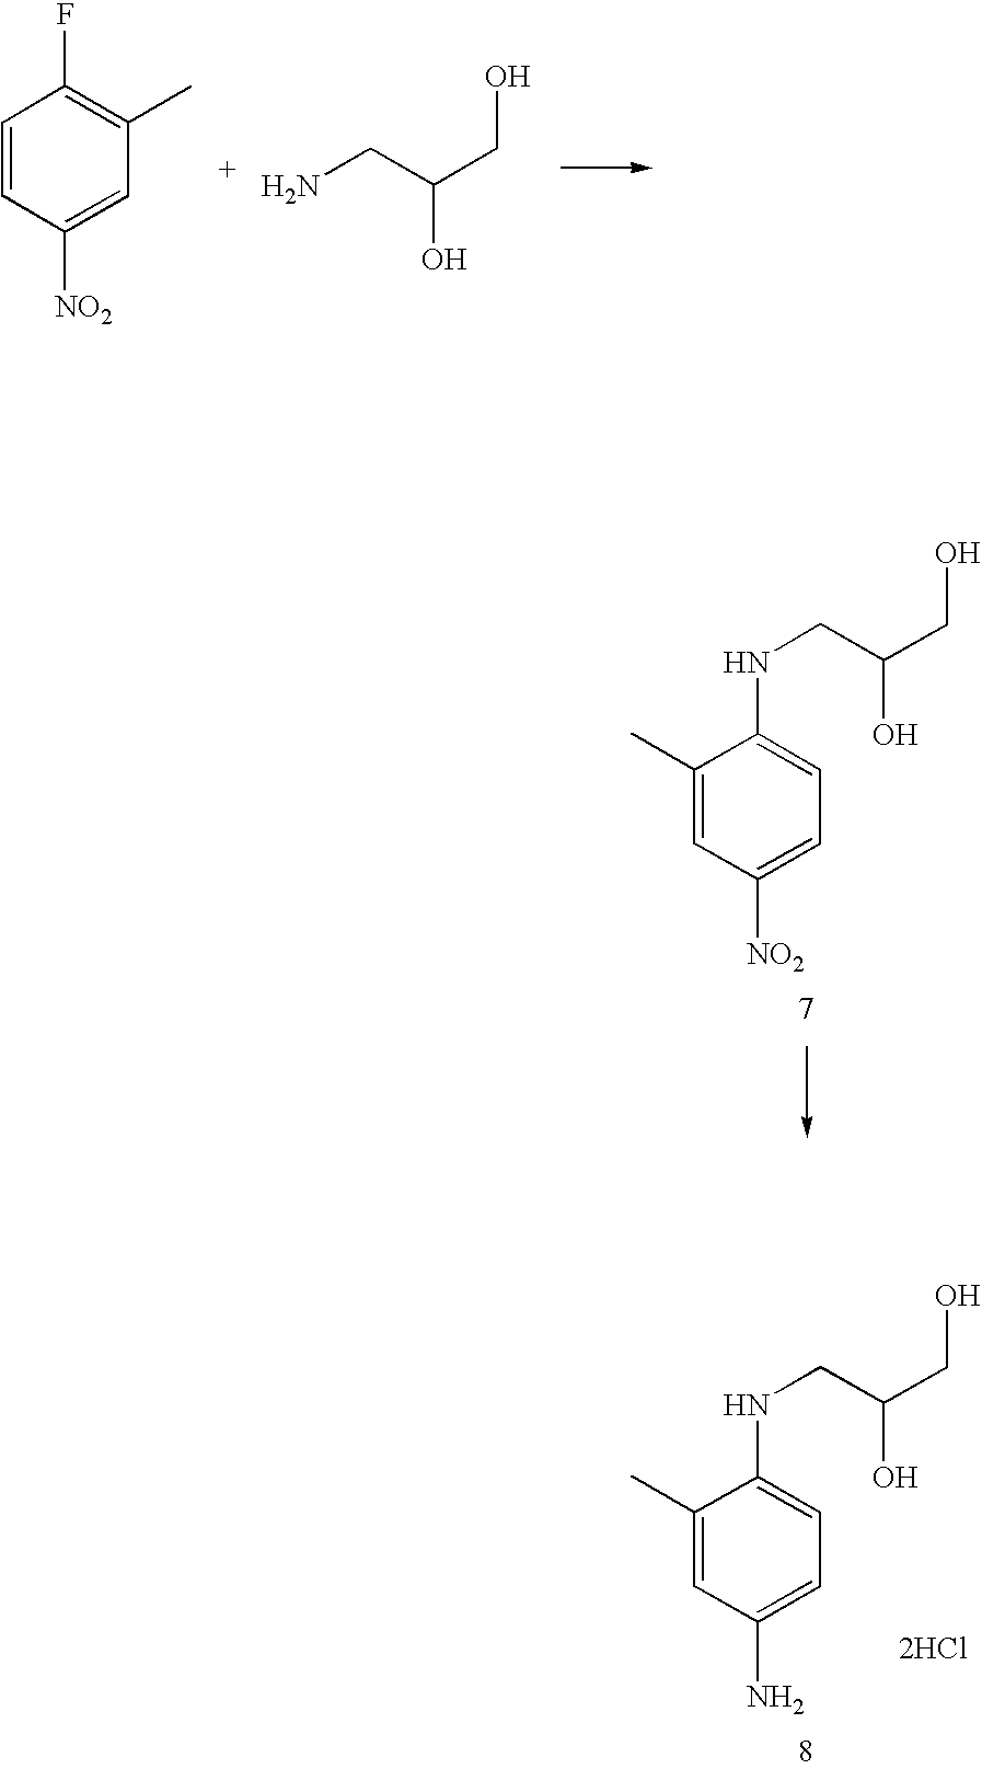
C1=CC([NO2])=CC(C)=C1F.NCC(CO)O.C1(C)=CC([NO2])=CC=C1NCC(CO)O.C1(C)=CC(N)=CC=C1NCC(CO)O.[2HCl]
